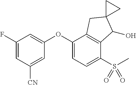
C1(F)=CC([CN])=CC(OC2=CC=C(S(C)(=O)=O)C3=C2CC2(C3O)CC2)=C1
